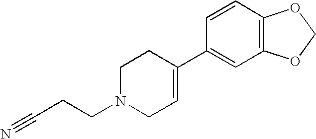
C12=C(C=CC(C3=CCN(CCC#N)CC3)=C1)OCO2
